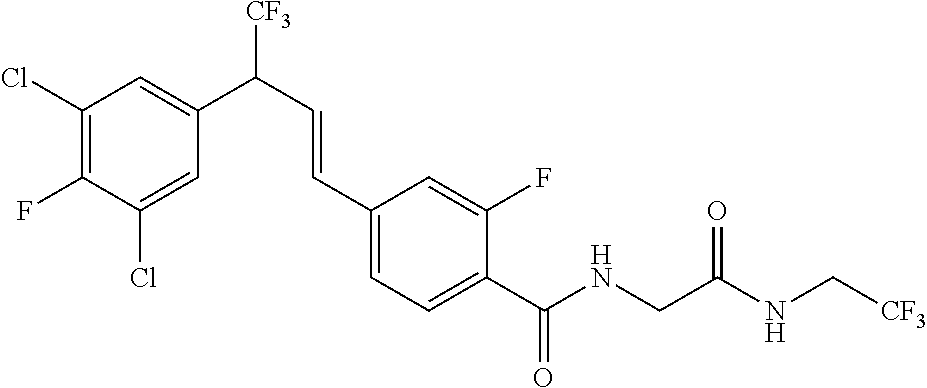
N(C(C1=CC=C(C=CC([CF3])C2=CC(Cl)=C(F)C(Cl)=C2)C=C1F)=O)CC(=O)NC[CF3]
